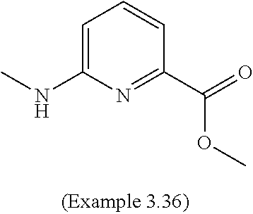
CNC1=CC=CC(C(OC)=O)=N1
